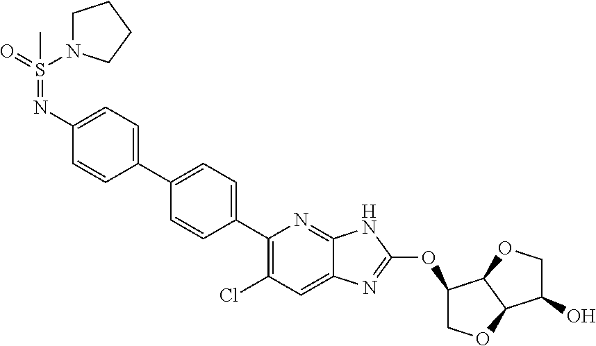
O=S(=NC1=CC=C(C2=CC=C(C3=C(Cl)C=C4C(=N3)NC(OC3COC5C3OCC5O)=N4)C=C2)C=C1)(C)N1CCCC1
